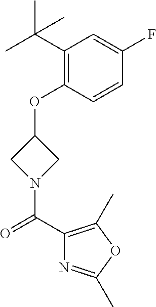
C1(C(C)(C)C)=C(OC2CN(C(=O)C3=C(C)OC(C)=N3)C2)C=CC(F)=C1
